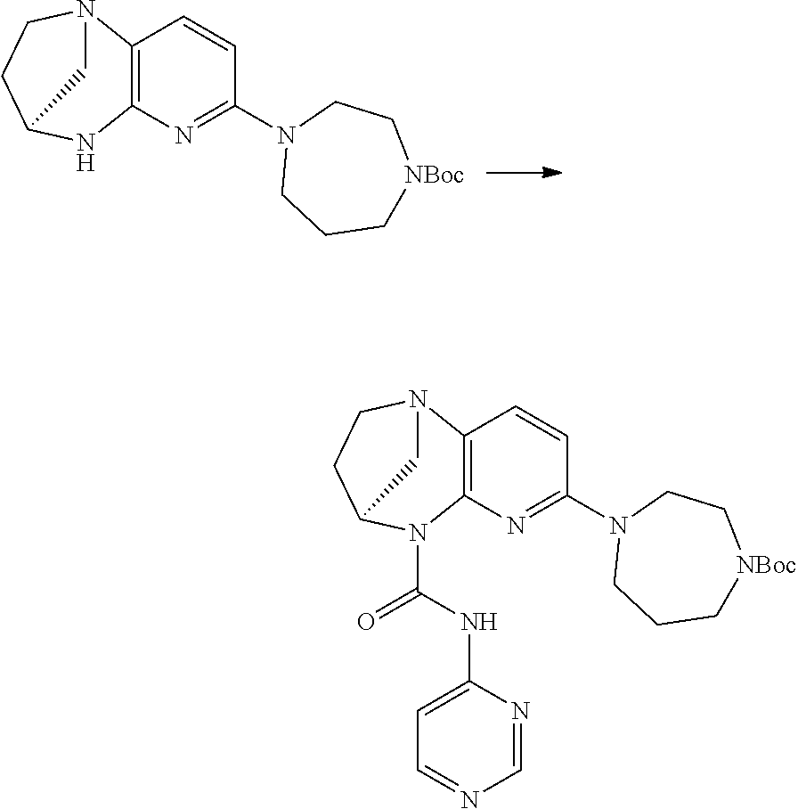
C12=C(N=C(N3CCC[NBoc]CC3)C=C1)NC1CCN2C1.C12=C(N=C(N3CCC[NBoc]CC3)C=C1)N(C(NC1=CC=NC=N1)=O)C1CCN2C1
